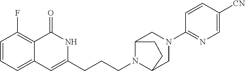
C1=CC=C2C(=C1F)C(=O)NC(CCCN1C3CN(C4=NC=C([CN])C=C4)CC1CC3)=C2
